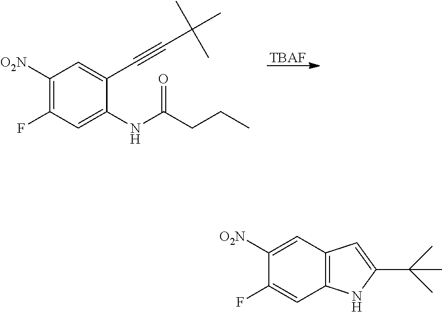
[TBAF].C1([O2N])=C(F)C=C(NC(CCC)=O)C(C#CC(C)(C)C)=C1.C1([O2N])=CC2=C(C=C1F)NC(C(C)(C)C)=C2
